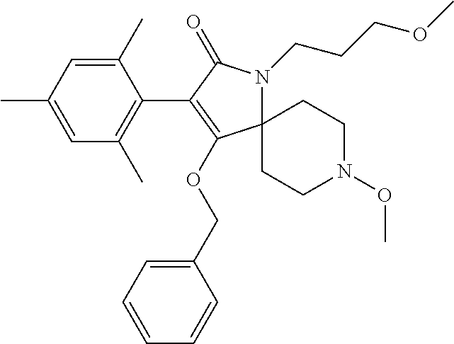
C1(C)=CC(C)=CC(C)=C1C1=C(OCC2=CC=CC=C2)C2(N(CCCOC)C1=O)CCN(OC)CC2
